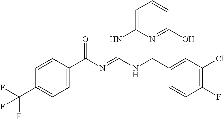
C1=CC(C(N=C(NCC2=CC(Cl)=C(F)C=C2)NC2=CC=CC(O)=N2)=O)=CC=C1C(F)(F)F
